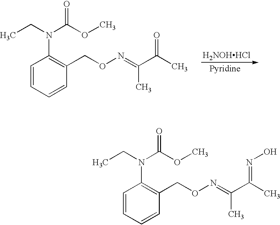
C1=CC=CC(CON=C(C)C(C)=O)=C1N(CC)C(OC)=O.[H2NOHHCl].C1=CC=CC(CON=C(C)C(C)=NO)=C1N(CC)C(OC)=O
